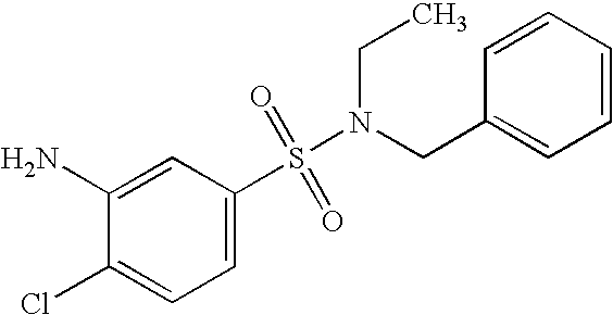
C1=C(S(=O)(=O)N(CC2=CC=CC=C2)CC)C=C(N)C(Cl)=C1
